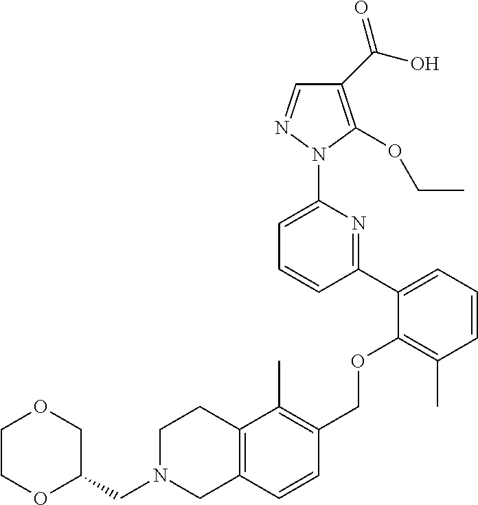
C1(C(O)=O)=C(OCC)N(C2=CC=CC(C3=CC=CC(C)=C3OCC3=C(C)C4=C(C=C3)CN(CC3OCCOC3)CC4)=N2)N=C1
